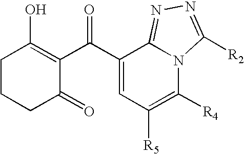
C1CCC(=O)C(C(C2=CC([R5])=C([R4])N3C2=NN=C3[R2])=O)=C1O
